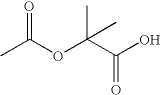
CC(OC(C(O)=O)(C)C)=O
